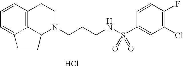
C12=C3C=CC=C1CCC2N(CCCNS(C1=CC(Cl)=C(F)C=C1)(=O)=O)CC3.Cl
